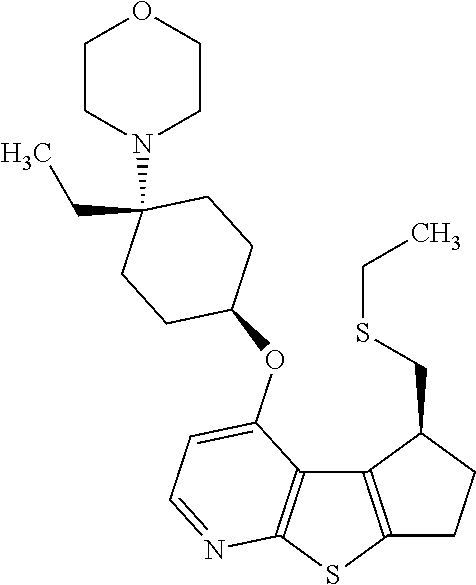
C12=C(SC3=C1C(OC1CCC(CC)(N4CCOCC4)CC1)=CC=N3)CCC2CSCC
